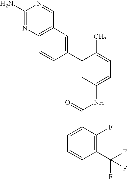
C1(N)=NC2=C(C=N1)C=C(C1=CC(NC(C3=CC=CC(C(F)(F)F)=C3F)=O)=CC=C1C)C=C2
